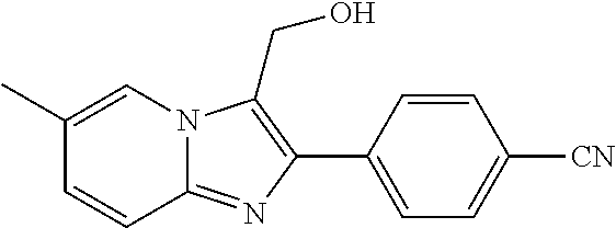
C1=CC2=NC(C3=CC=C([CN])C=C3)=C(CO)N2C=C1C
